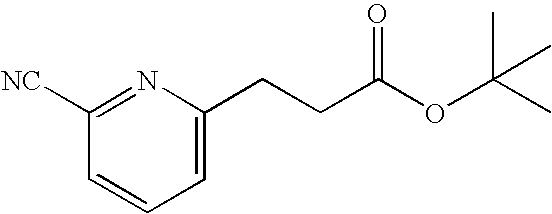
C1=CC=C(CCC(OC(C)(C)C)=O)N=C1[NC]
